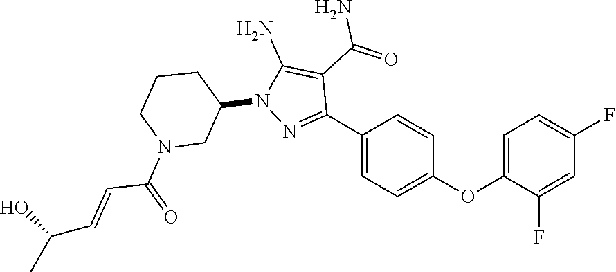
N1(C2CN(C(C=CC(O)C)=O)CCC2)N=C(C2=CC=C(OC3=CC=C(F)C=C3F)C=C2)C(C(N)=O)=C1N
